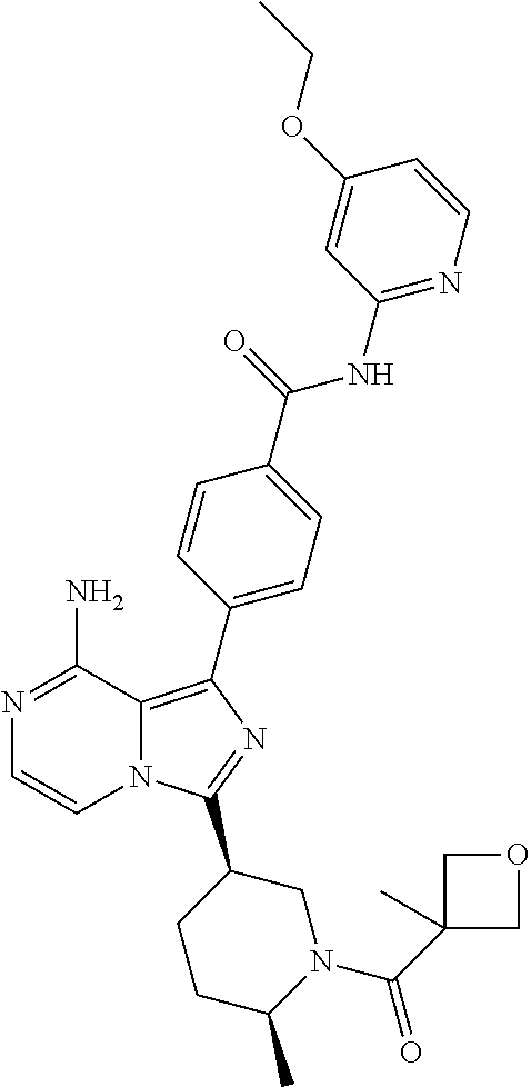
N12C(=C(C3=CC=C(C(=O)NC4=NC=CC(OCC)=C4)C=C3)N=C1C1CCC(C)N(C(C3(C)COC3)=O)C1)C(N)=NC=C2
